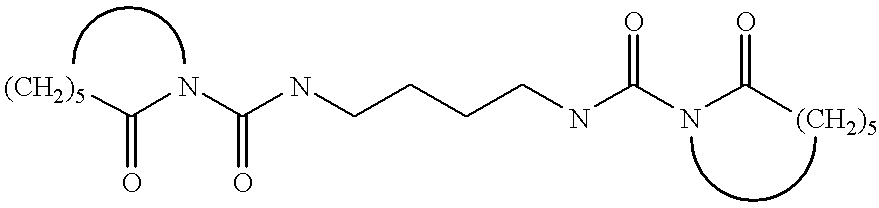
[(CH2)5]C(NC(NCCCCNC(NC([(CH2)5])=O)=O)=O)=O
